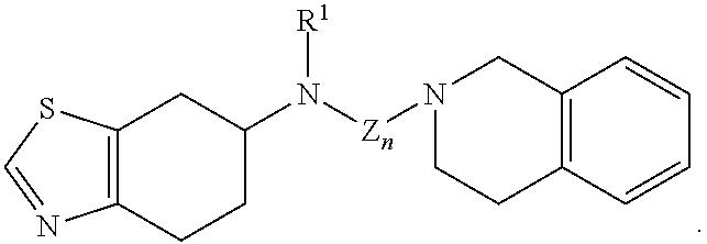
C12=C(CCC(N([Zn]N3CCC4=C(C3)C=CC=C4)[R1])C1)N=CS2
